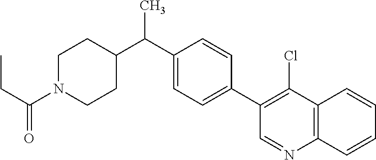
C1(C(C2CCN(C(CC)=O)CC2)C)=CC=C(C2=C(Cl)C3=C(N=C2)C=CC=C3)C=C1
